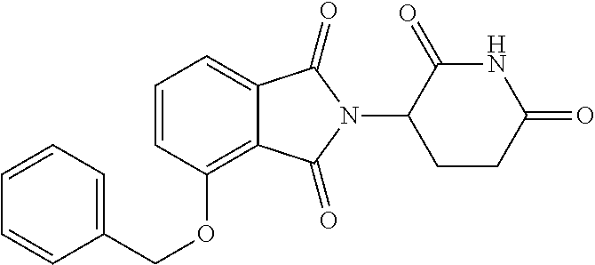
C1=CC=C(COC2=C3C(=CC=C2)C(=O)N(C2CCC(=O)NC2=O)C3=O)C=C1
